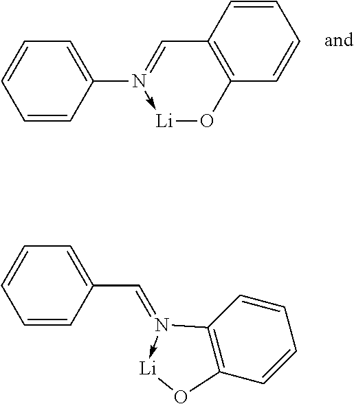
C1=C(N2->[Li]OC3=C(C=2)C=CC=C3)C=CC=C1.C1=C(C=N2->[Li]OC3=C2C=CC=C3)C=CC=C1
